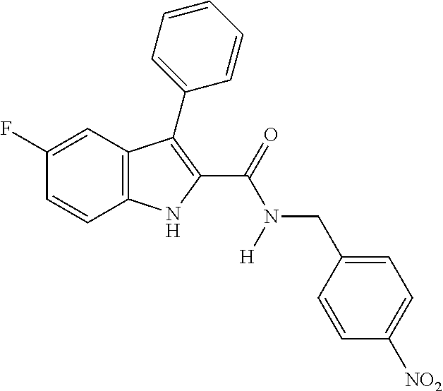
C1(F)=CC2=C(C=C1)NC(C(=O)N(CC1=CC=C([NO2])C=C1)[H])=C2C1=CC=CC=C1
